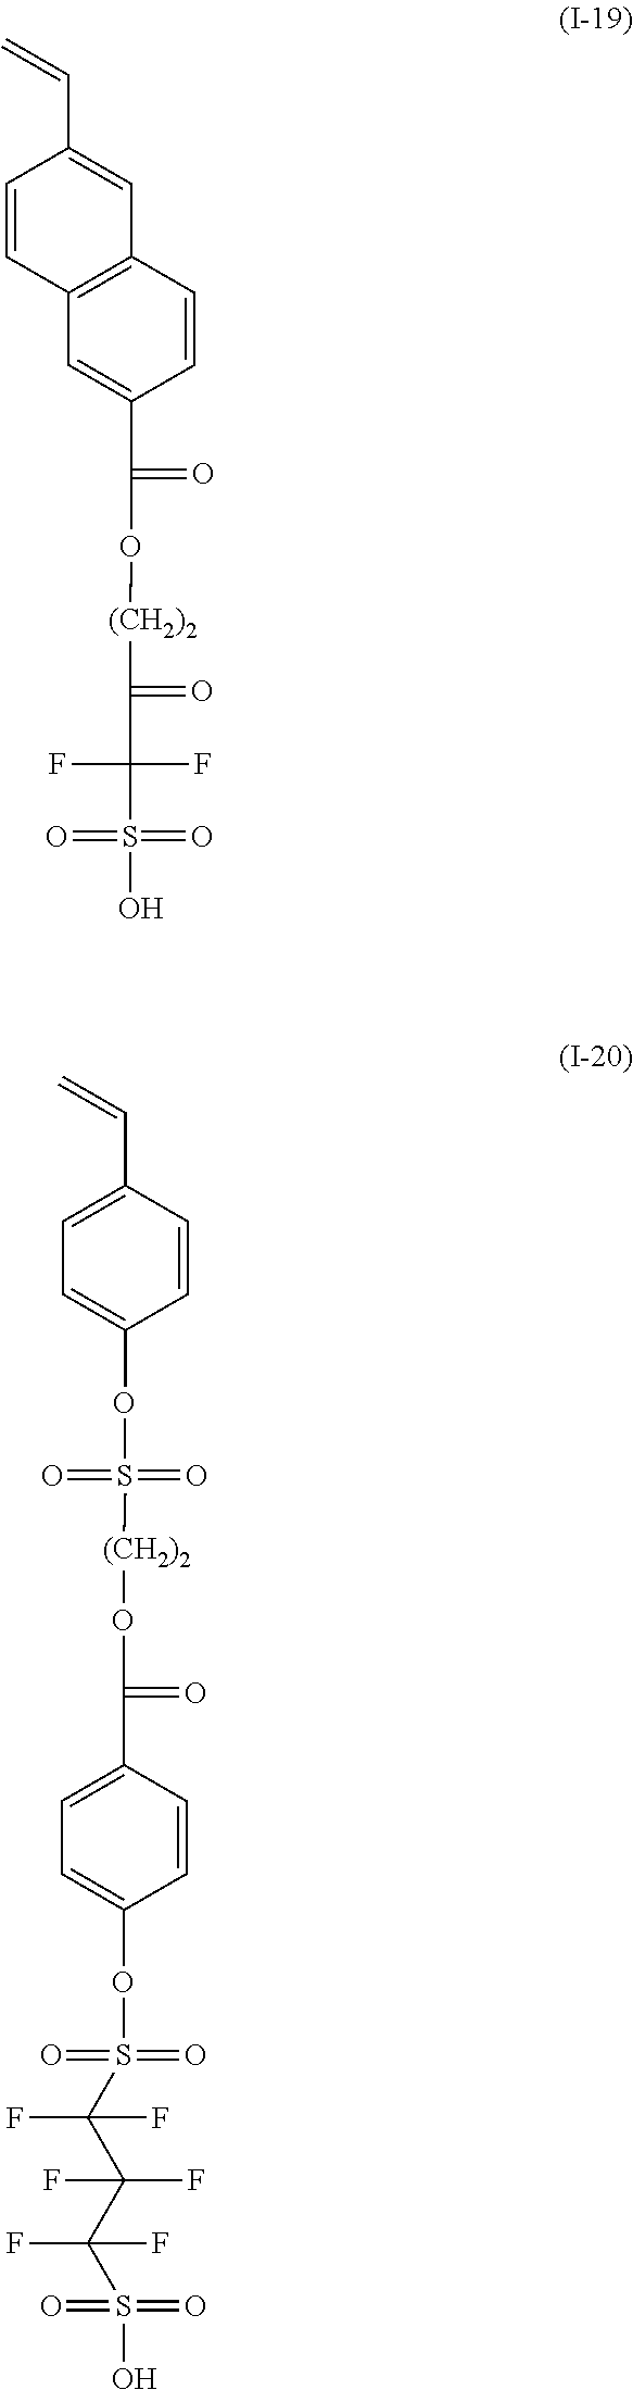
C=CC1=CC2=C(C=C1)C=C(C(=O)O[(CH2)2]C(=O)C(F)(F)S(=O)(=O)O)C=C2.C=CC1=CC=C(OS([(CH2)2]OC(=O)C2=CC=C(OS(=O)(=O)C(C(C(S(=O)(=O)O)(F)F)(F)F)(F)F)C=C2)(=O)=O)C=C1
